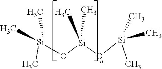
[Si](O[Si](O[Si](C)(C)C)(C)C)(C)(C)C
